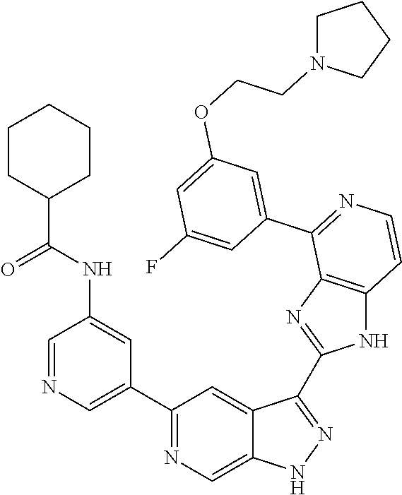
C1(C2=CN=CC(NC(C3CCCCC3)=O)=C2)=NC=C2C(=C1)C(C1=NC3=C(N1)C=CN=C3C1=CC(OCCN3CCCC3)=CC(F)=C1)=NN2
